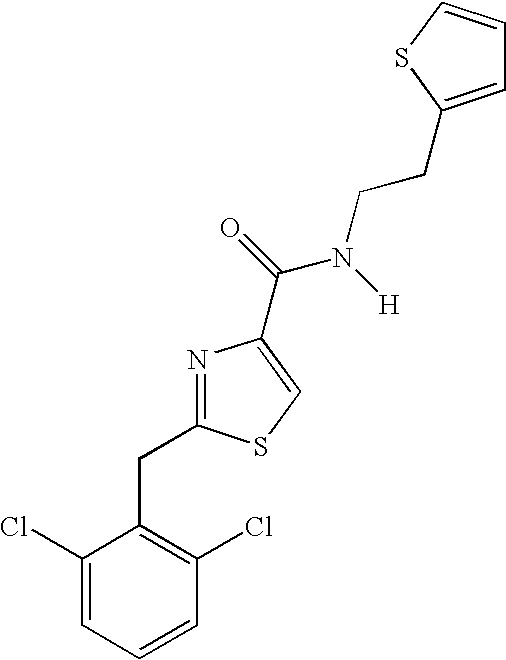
N1=C(CC2=C(Cl)C=CC=C2Cl)SC=C1C(=O)N([H])CCC1=CC=CS1
